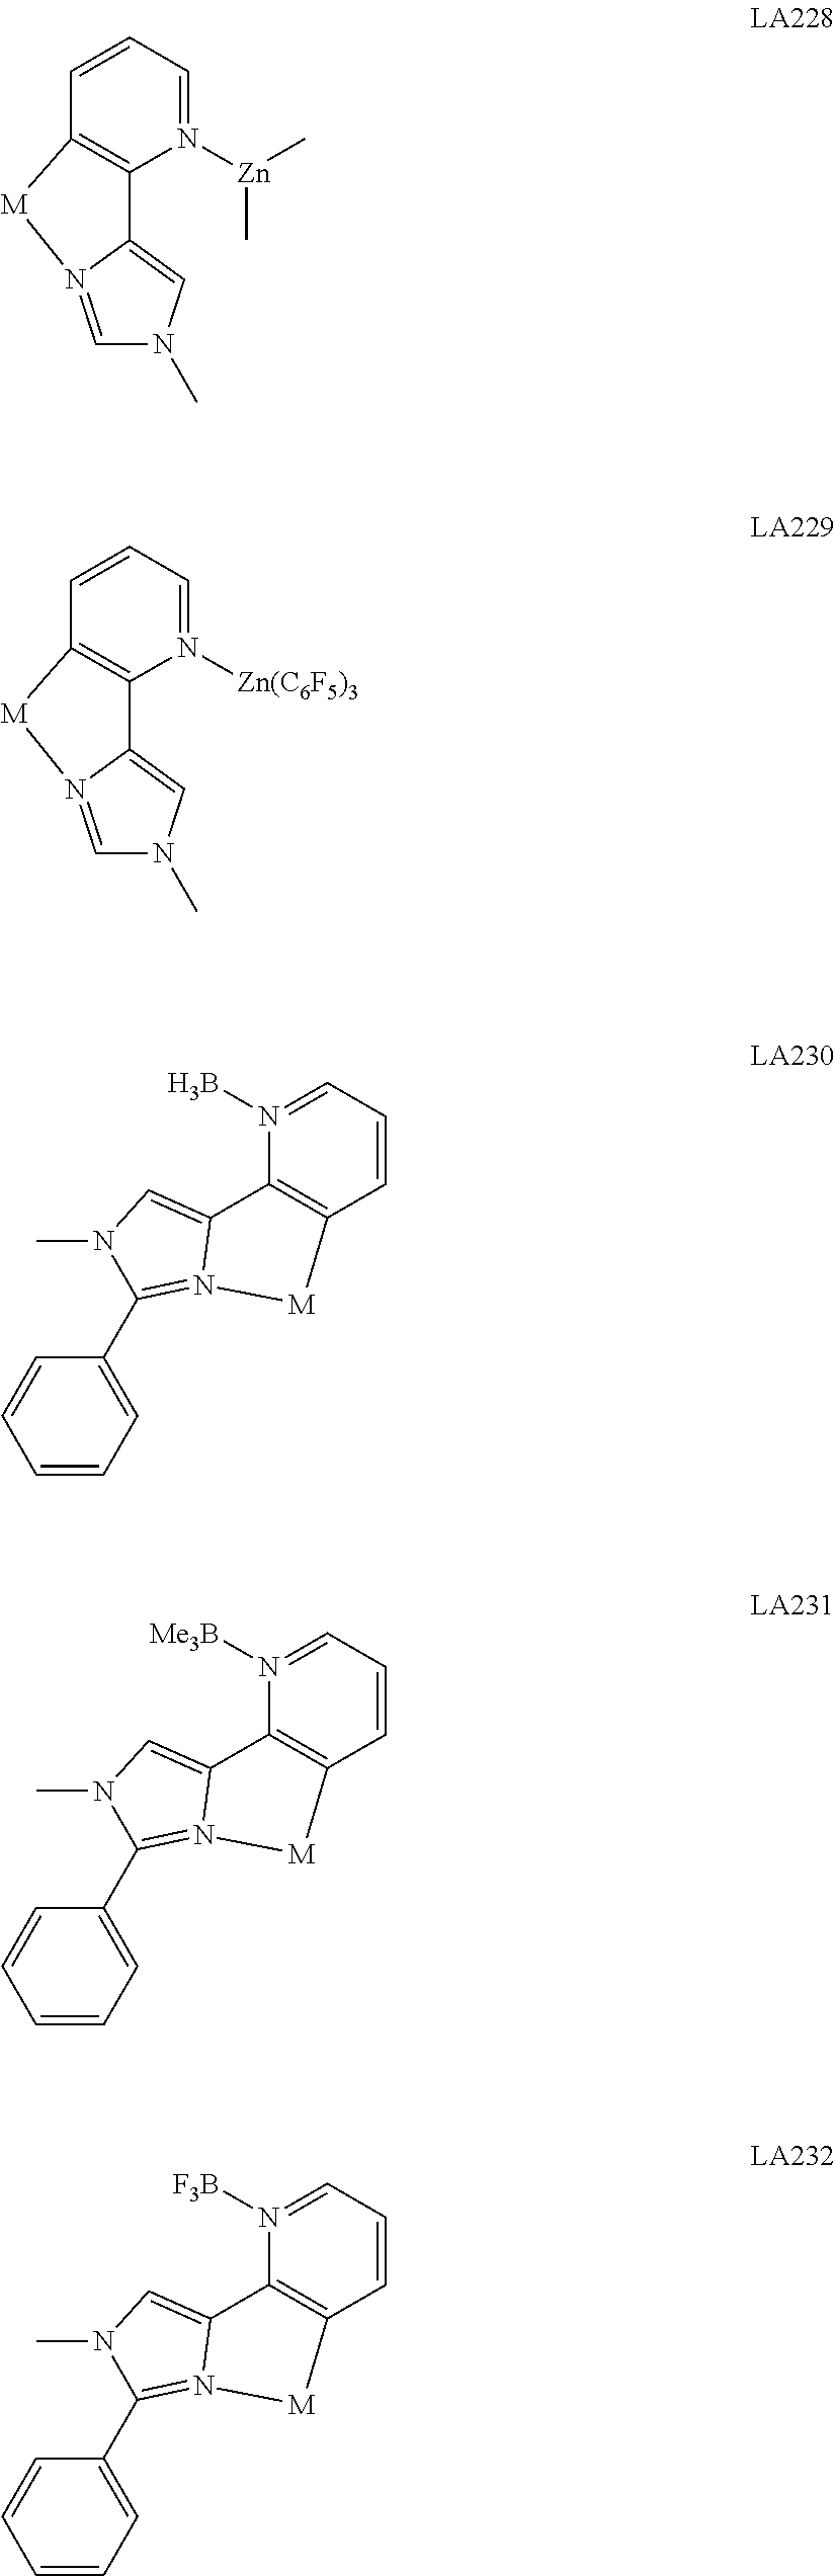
C1=CC=N([Zn](C)C)C2=C1[M]N1=CN(C)C=C21.C1=CC=N([Zn(C6F5)3])C2=C1[M]N1=CN(C)C=C21.N1(B)=CC=CC2=C1C1=CN(C)C(C3=CC=CC=C3)=N1[M]2.N1([Me3B])=CC=CC2=C1C1=CN(C)C(C3=CC=CC=C3)=N1[M]2.N1([F3B])=CC=CC2=C1C1=CN(C)C(C3=CC=CC=C3)=N1[M]2
